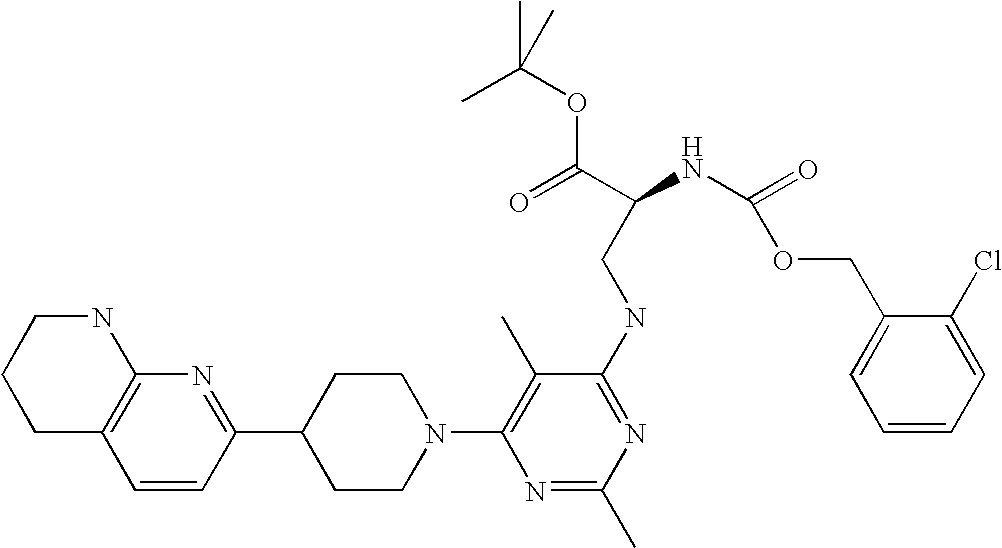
C1=CC(C2CCN(C3=C(C)C(NCC(NC(=O)OCC4=CC=CC=C4Cl)C(=O)OC(C)(C)C)=NC(C)=N3)CC2)=NC2=C1CCCN2
